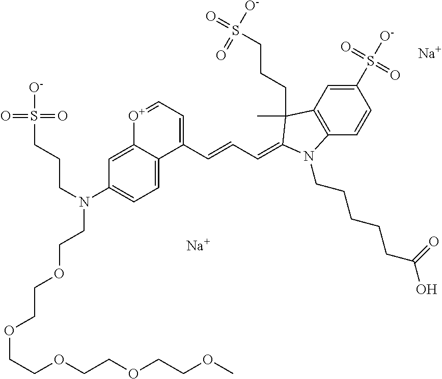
[Na].[Na].C1(S([O-])(=O)=O)=CC2=C(C=C1)N(CCCCCC(O)=O)C(=CC=CC1=CC=[O+]C3=CC(N(CCCS([O-])(=O)=O)CCOCCOCCOCCOCCOC)=CC=C13)C2(C)CCCS(=O)([O-])=O
